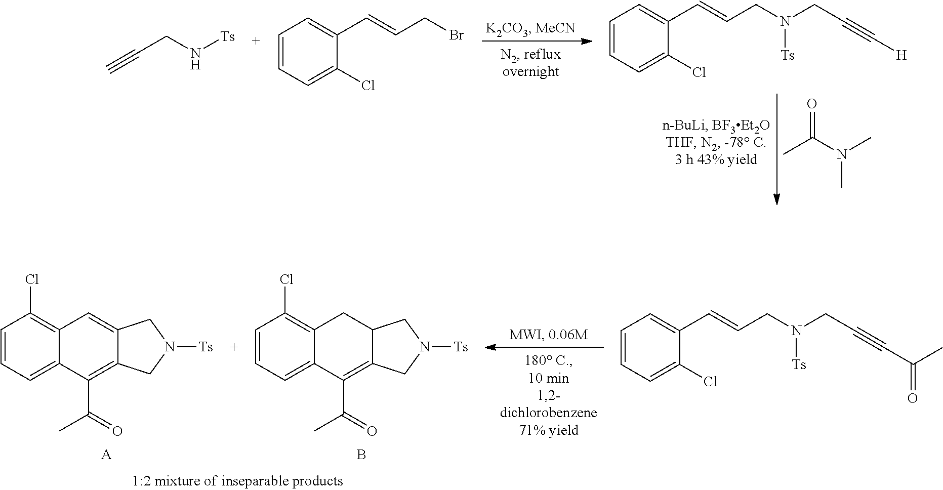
O=C(N(C)C)C.C(CN[Ts])#C.C1(C=CCBr)=CC=CC=C1Cl.C1(C=CCN(CC#C[H])[Ts])=CC=CC=C1Cl.C1=CC=C2C(=C1Cl)CC1C(=C2C(=O)C)CN([Ts])C1.B.C1=CC=C2C(=C1Cl)C=C1C(=C2C(=O)C)CN([Ts])C1.[A].C1(C=CCN(CC#CC(=O)C)[Ts])=CC=CC=C1Cl
